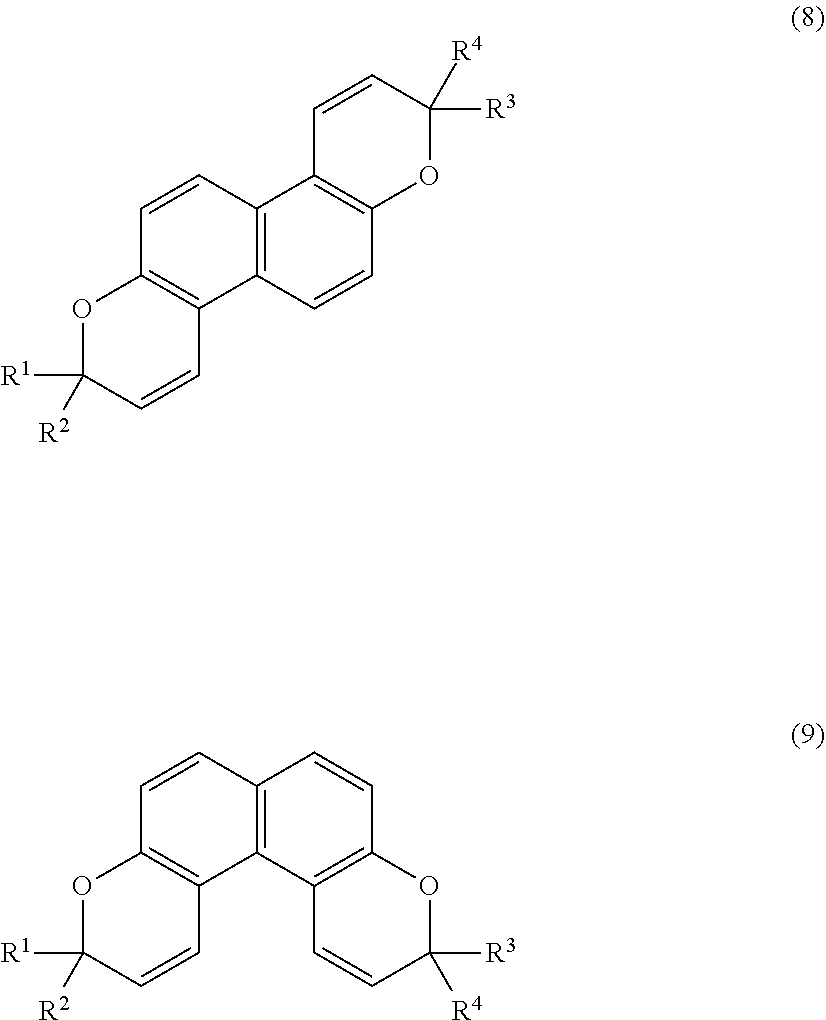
C12=C(C3=C(C=C1)OC([R1])([R2])C=C3)C=CC1=C2C=CC([R3])([R4])O1.C12=C(C3=C(C=C1)OC([R1])([R2])C=C3)C1=C(C=C2)OC([R3])([R4])C=C1
